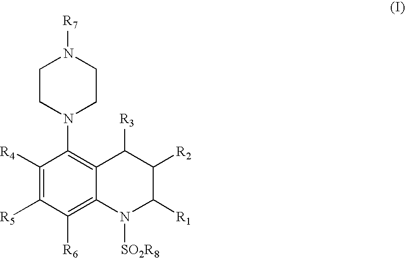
C1([R4])=C([R5])C([R6])=C2C(=C1N1CCN([R7])CC1)C([R3])C([R2])C([R1])N2[SO2R8]
